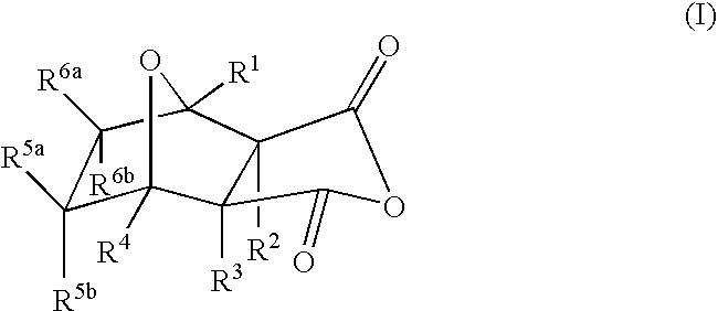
C1([R5a])([R5b])C2([R4])OC([R1])(C3([R2])C(=O)OC(=O)C23[R3])C1([R6a])[R6b]
